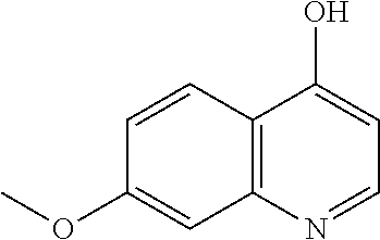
C12=C(N=CC=C1O)C=C(OC)C=C2
